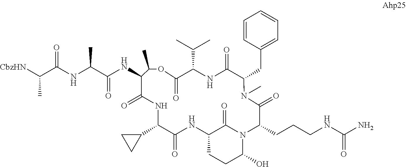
[CbzHN]C(C(NC(C(NC1C(=O)NC(C2CC2)C(=O)NC2CCC(O)N(C2=O)C(CCCNC(N)=O)C(=O)N(C)C(CC2=CC=CC=C2)C(=O)NC(C(C)C)C(=O)OC1C)=O)C)=O)C
